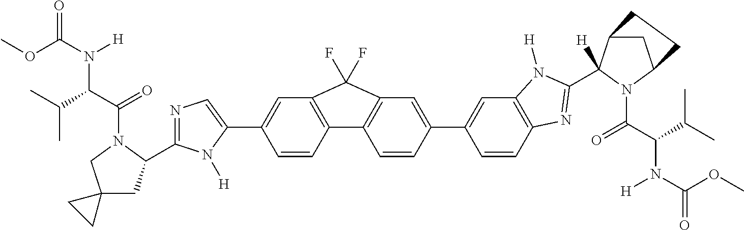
COC(=O)N(C(C(C)C)C(=O)N1C(C2=NC=C(C3=CC4=C(C=C3)C3=C(C=C(C5=CC6=C(C=C5)N=C(C5([H])C7CC(N5C(=O)C(N([H])C(=O)OC)C(C)C)CC7)N6[H])C=C3)C4(F)F)N2[H])CC2(C1)CC2)[H]
